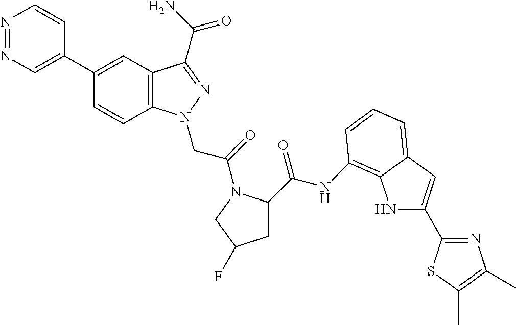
N1=NC=C(C2=CC3=C(C=C2)N(CC(=O)N2C(C(=O)NC4=C5NC(C6=NC(C)=C(C)S6)=CC5=CC=C4)CC(F)C2)N=C3C(=O)N)C=C1
